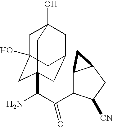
C1C2(O)CC3(C(N)C(C4C5C(CC4[CN])C5)=O)CC(CC1(O)C3)C2
